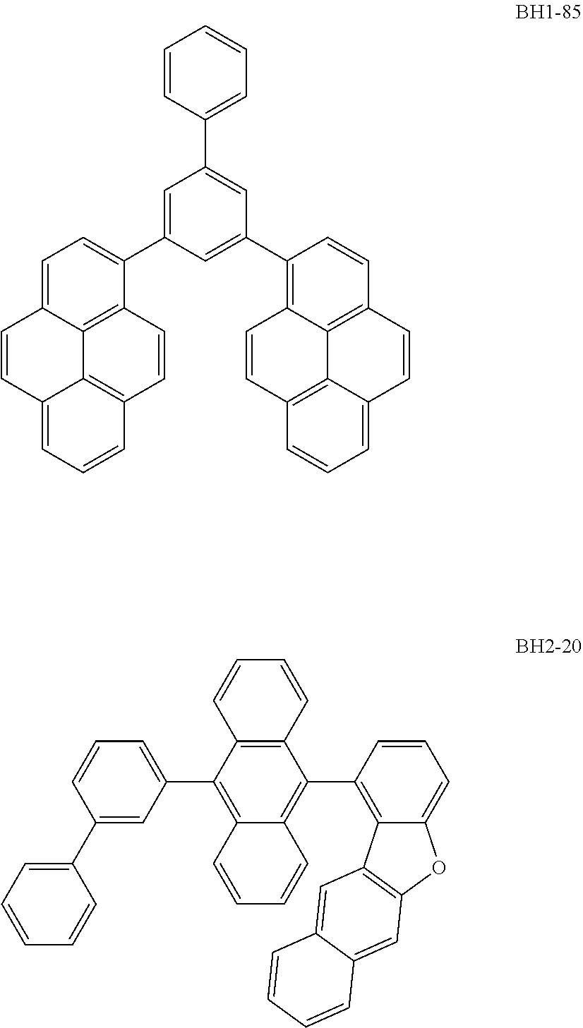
C1=CC2=CC=CC3=C2C2=C(C=C3)C(C3=CC(C4=CC=CC=C4)=CC(C4=C5C6=C(C=C4)C=CC4=CC=CC(=C64)C=C5)=C3)=CC=C12.C1=CC2=C(C=C1)C(C1=CC=CC(C3=CC=CC=C3)=C1)=C1C(=C2C2=C3C(=CC=C2)OC2=C3C=C3C(=C2)C=CC=C3)C=CC=C1
